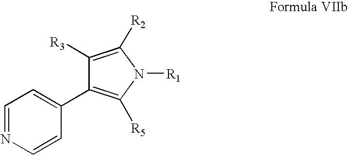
C1=NC=CC(C2=C([R5])N([R1])C([R2])=C2[R3])=C1
